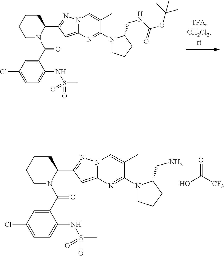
O=C([CF3])O.C1CCCN(C(C2=CC(Cl)=CC=C2NS(C)(=O)=O)=O)C1C1=NN2C(=C1)N=C(N1CCCC1CN)C(C)=C2.C1CCCN(C(C2=CC(Cl)=CC=C2NS(C)(=O)=O)=O)C1C1=NN2C(=C1)N=C(N1CCCC1CNC(=O)OC(C)(C)C)C(C)=C2
